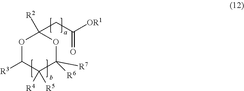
O1C([R3])C([R4])([R5])C([R6])([R7])OC1(CC([OR1])=O)[R2]
